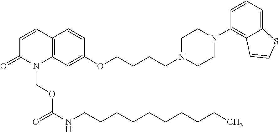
C12=C(C=CC(=O)N1COC(NCCCCCCCCCC)=O)C=CC(OCCCCN1CCN(C3=C4C(=CC=C3)SC=C4)CC1)=C2
